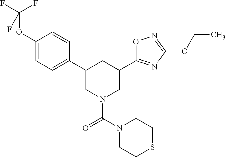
C1(OC(F)(F)F)=CC=C(C2CN(C(=O)N3CCSCC3)CC(C3=NC(OCC)=NO3)C2)C=C1
